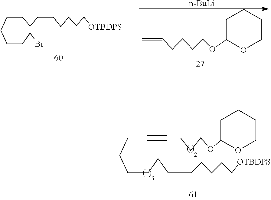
C(CCCCCCCC[OTBDPS])CCC#CCCCOC1CCCCO1.C(CCBr)CCCCCCCCCC[OTBDPS].[n-BuLi].C(CCCOC1CCCCO1)C#C
